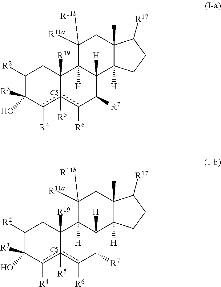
C1([R2])C(O)([R3])c([R4])c2([R5])c([R6])C([R7])C3([H])C([H])(C2([R19])C1)C([R11b])([R11a])CC1(C)C3([H])CCC1[R17].C1([R2])C(O)([R3])c([R4])c2([R5])c([R6])C([R7])C3([H])C([H])(C2([R19])C1)C([R11b])([R11a])CC1(C)C3([H])CCC1[R17]
